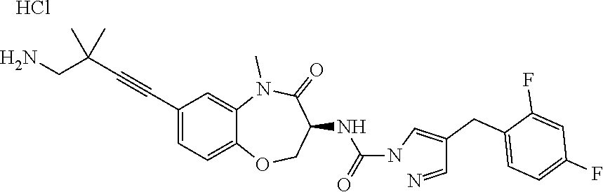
C(C(=CNC(=O)NC1C(=O)N(C)C2=CC(C#CC(C)(C)CN)=CC=C2OC1)CC1=CC=C(F)C=C1F)=N.Cl
